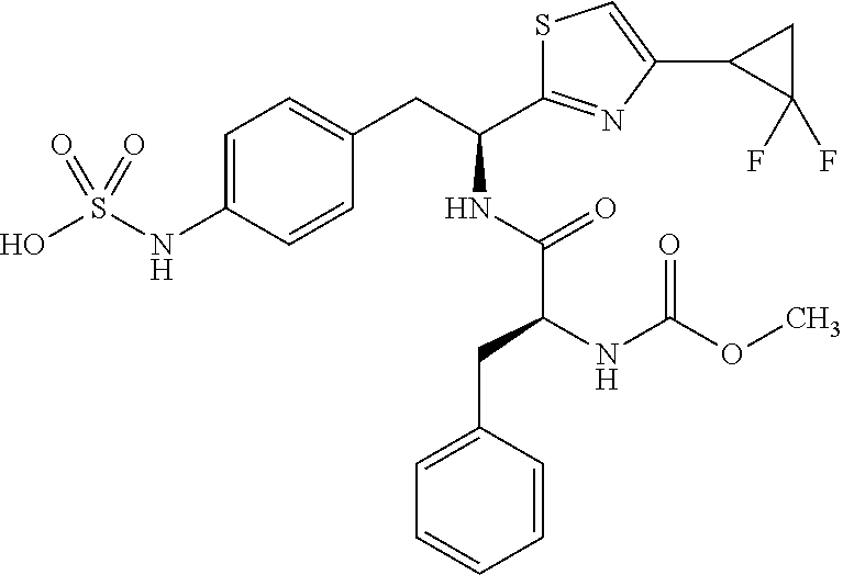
C1=C(NS(O)(=O)=O)C=CC(CC(NC(C(NC(=O)OC)CC2=CC=CC=C2)=O)C2=NC(C3C(F)(F)C3)=CS2)=C1
